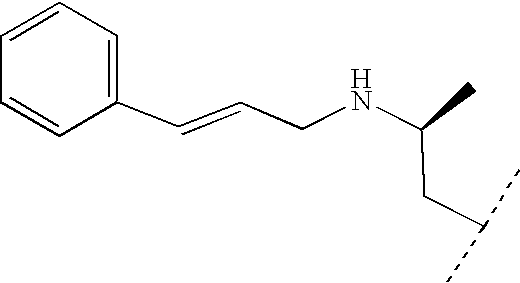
N(C(CC(C)C)C)CC=CC1=CC=CC=C1
